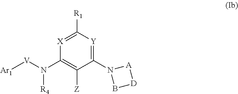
C1(N2B[D][A]2)=[Y]C([R1])=[X]C(N([V][Ar1])[R4])=C1[Z]
